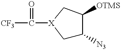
C1C([N3])C([OTMS])C[X]1C(=O)[CF3]
